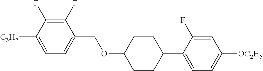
C1(F)=C(F)C([C3H7])=CC=C1COC1CCC(C2=CC=C([OC2H5])C=C2F)CC1
